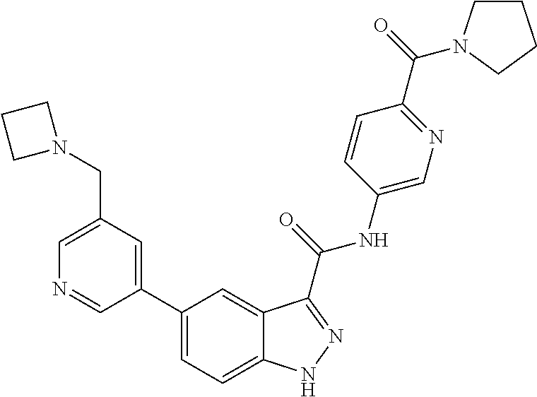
C1(CN2CCC2)=CN=CC(C2=CC=C3C(=C2)C(C(NC2=CN=C(C(=O)N4CCCC4)C=C2)=O)=NN3)=C1
